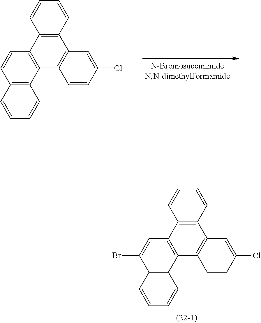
C1=CC2=C(C=C1Cl)C1=C(C3=C2C2=C(C=C3)C=CC=C2)C=CC=C1.C1=CC2=C(C=C1Cl)C1=C(C3=C2C2=C(C(Br)=C3)C=CC=C2)C=CC=C1
